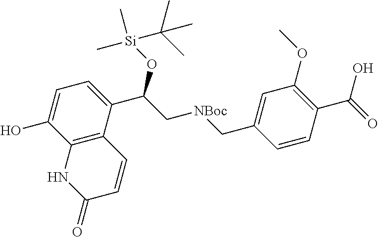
C12=C(C(C(C[NBoc]CC3=CC(OC)=C(C(=O)O)C=C3)O[Si](C)(C(C)(C)C)C)=CC=C1O)C=CC(=O)N2
